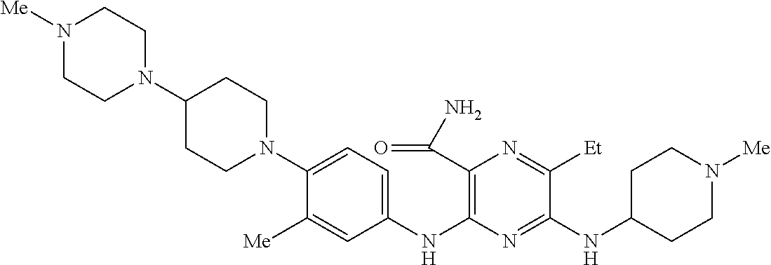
C1(N2CCC(N3CCN([Me])CC3)CC2)=CC=C(NC2=C(C(=O)N)N=C([Et])C(NC3CCN([Me])CC3)=N2)C=C1[Me]
